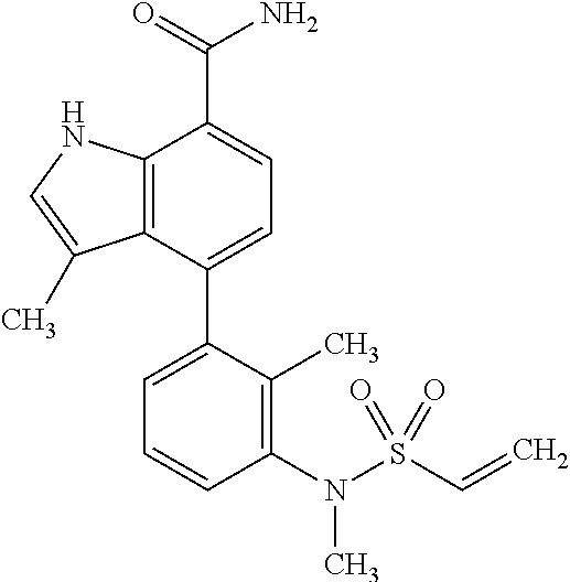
C12=C(C(C3=CC=CC(N(S(C=C)(=O)=O)C)=C3C)=CC=C1C(=O)N)C(C)=CN2
